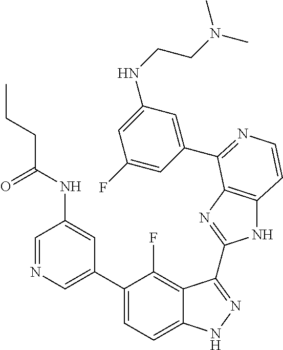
C1(C2=CN=CC(NC(CCC)=O)=C2)=CC=C2C(=C1F)C(C1=NC3=C(N1)C=CN=C3C1=CC(NCCN(C)C)=CC(F)=C1)=NN2
